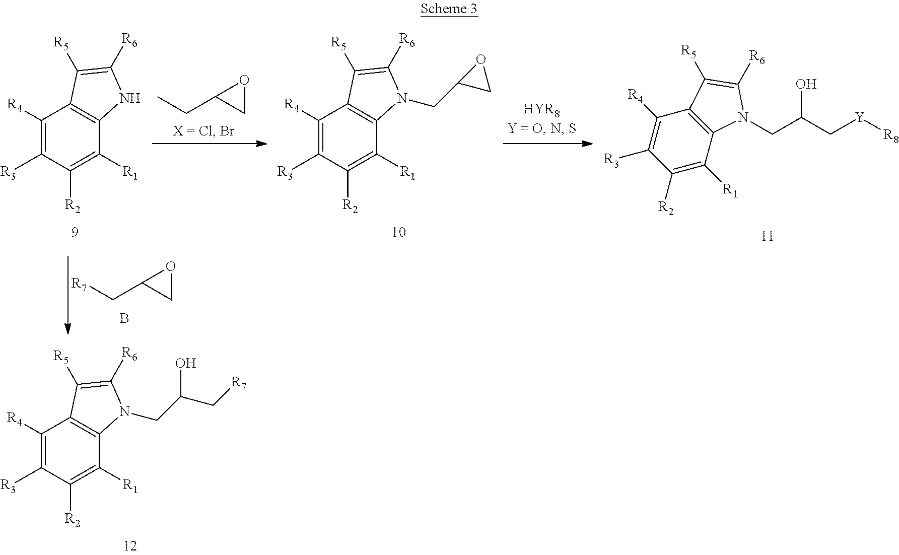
C1([R4])=C([R3])C([R2])=C([R1])C2=C1C([R5])=C([R6])N2.C1OC1CC.C1OC1C[R7].B.C1([R4])=C([R3])C([R2])=C([R1])C2=C1C([R5])=C([R6])N2CC1CO1.C1([R1])=C([R2])C([R3])=C([R4])C2=C1N(CC(O)C[Y][R8])C([R6])=C2[R5].C1([R4])=C([R3])C([R2])=C([R1])C2=C1C([R5])=C([R6])N2CC(O)C[R7]
